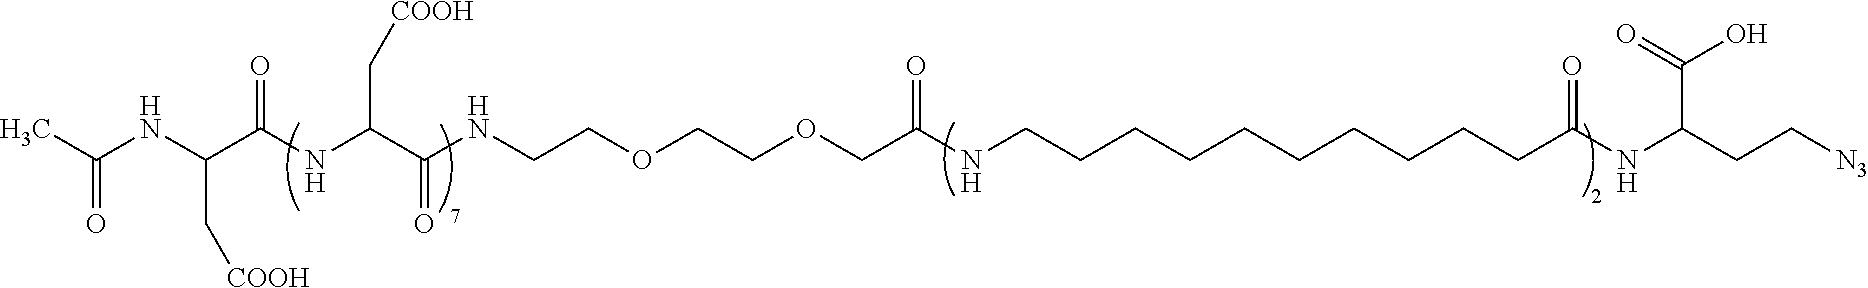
CC(NC(C(NC(C(NCCOCCOCC(NCCCCCCCCCCC(NC(CC[N3])C(O)=O)=O)=O)=O)C[COOH])=O)C[COOH])=O
